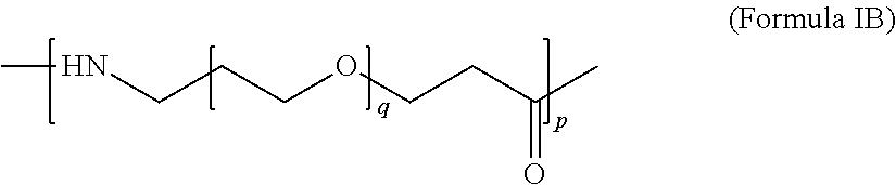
CNCCCOCCC(C)=O
